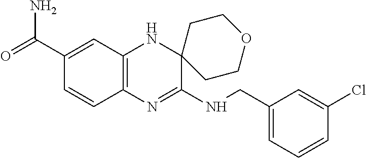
C1(C(=O)N)=CC2=C(C=C1)N=C(NCC1=CC=CC(Cl)=C1)C1(N2)CCOCC1
